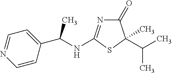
C1(=O)N=C(NC(C2=CC=NC=C2)C)SC1(C(C)C)C
